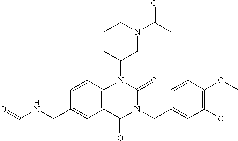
C1=CC2=C(C=C1CNC(=O)C)C(=O)N(CC1=CC(OC)=C(OC)C=C1)C(=O)N2C1CN(C(C)=O)CCC1
